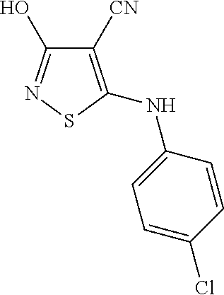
C1([CN])=C(NC2=CC=C(Cl)C=C2)SN=C1O
